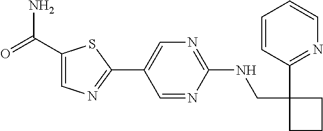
C1(NCC2(C3=NC=CC=C3)CCC2)=NC=C(C2=NC=C(C(=O)N)S2)C=N1
